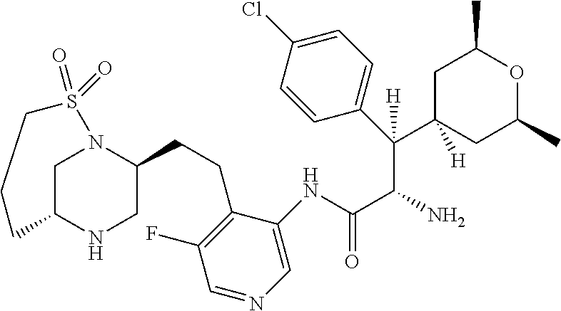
C1(C(C(N)C(NC2=CN=CC(F)=C2CCC2N3CC(NC2)CCCS3(=O)=O)=O)(C2([H])CC(C)OC(C)C2)[H])=CC=C(Cl)C=C1
